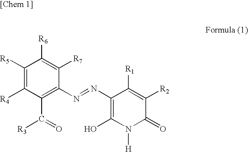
C1([R5])=C([R4])C(C(=O)[R3])=C(N=NC2=C(O)N([H])C(=O)C([R2])=C2[R1])C([R7])=C1[R6]
